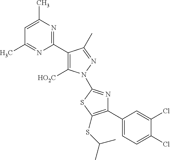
C1(C2=C([HO2C])N(C3=NC(C4=CC=C(Cl)C(Cl)=C4)=C(SC(C)C)S3)N=C2C)=NC(C)=CC(C)=N1
